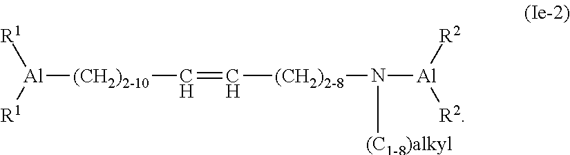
[Al]([(CH2)2-10]C=C[(CH2)2-8]N([Al]([R2])[R2])[(C1-8)alkyl])([R1])[R1]
